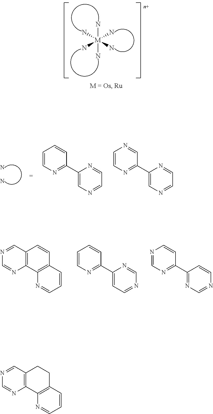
N[M](N)(N)(N)(N)N.C1=CN=C(C2=CN=CC=N2)C=C1.C1=CN=C(C2=CN=CC=N2)C=N1.N.N.N1=CC2=C(N=C1)C1=C(C=CC=N1)C=C2.C1=CN=C(C2=CC=NC=N2)C=C1.N1=CN=C(C2=NC=NC=C2)C=C1.N1=CC2=C(N=C1)C1=C(C=CC=N1)CC2
